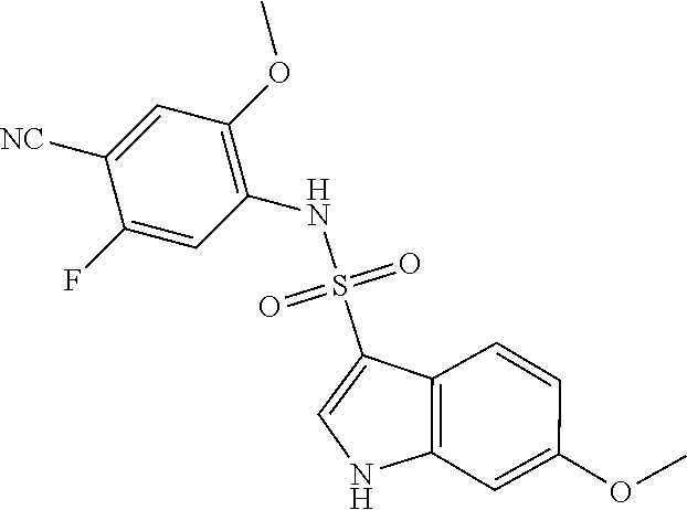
N(S(=O)(=O)C1=CNC2=C1C=CC(OC)=C2)C1=C(OC)C=C([NC])C(F)=C1
